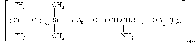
C[Si](C)(C)O[Si](C)(C)[(L)0]O[CH2CHCH2](O[(L)0]C)N
